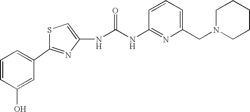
C(NC1=NC(CN2CCCCC2)=CC=C1)(=O)NC1=CSC(C2=CC=CC(O)=C2)=N1
